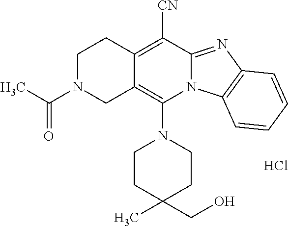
C12=C([CN])C3=NC4=C(N3C(N3CCC(C)(CO)CC3)=C1CN(C(C)=O)CC2)C=CC=C4.Cl
